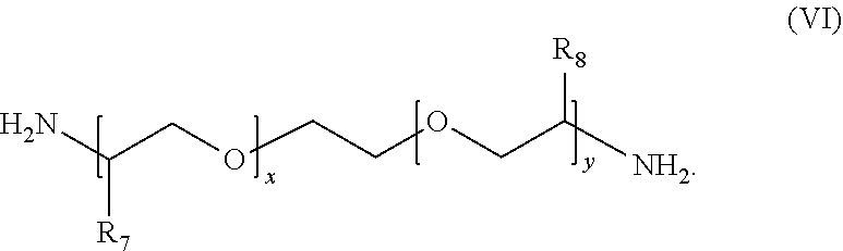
C(COCCOCC([NH2])[R8])(N)[R7]
